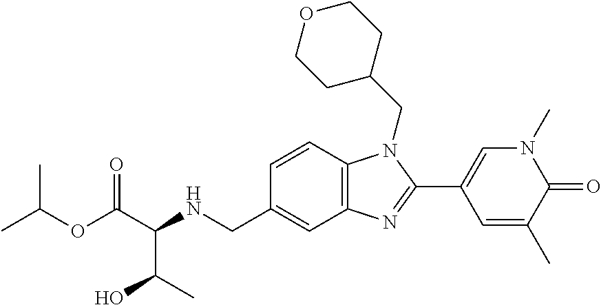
O(C(C(NCC1=CC2=C(C=C1)N(CC1CCOCC1)C(C1=CN(C)C(=O)C(C)=C1)=N2)C(C)O)=O)C(C)C
